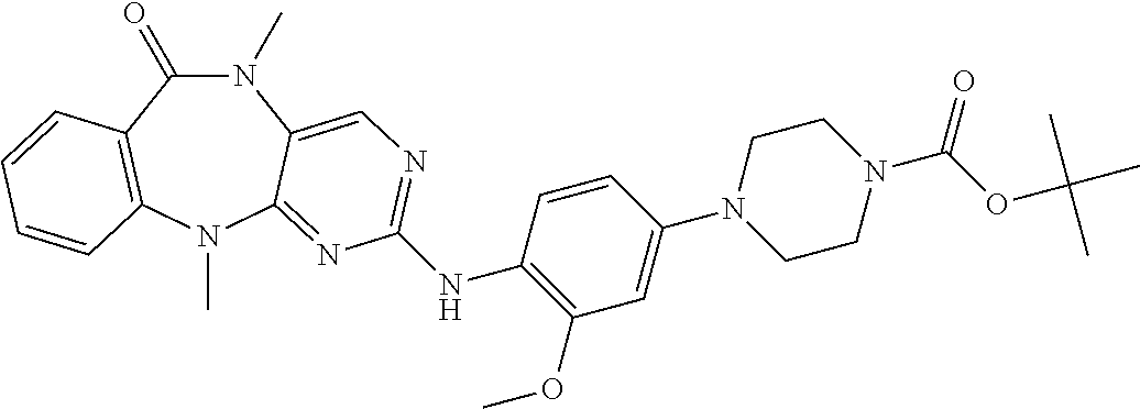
N1(C)C(=O)C2=C(N(C)C3=NC(NC4=C(OC)C=C(N5CCN(C(OC(C)(C)C)=O)CC5)C=C4)=NC=C13)C=CC=C2
